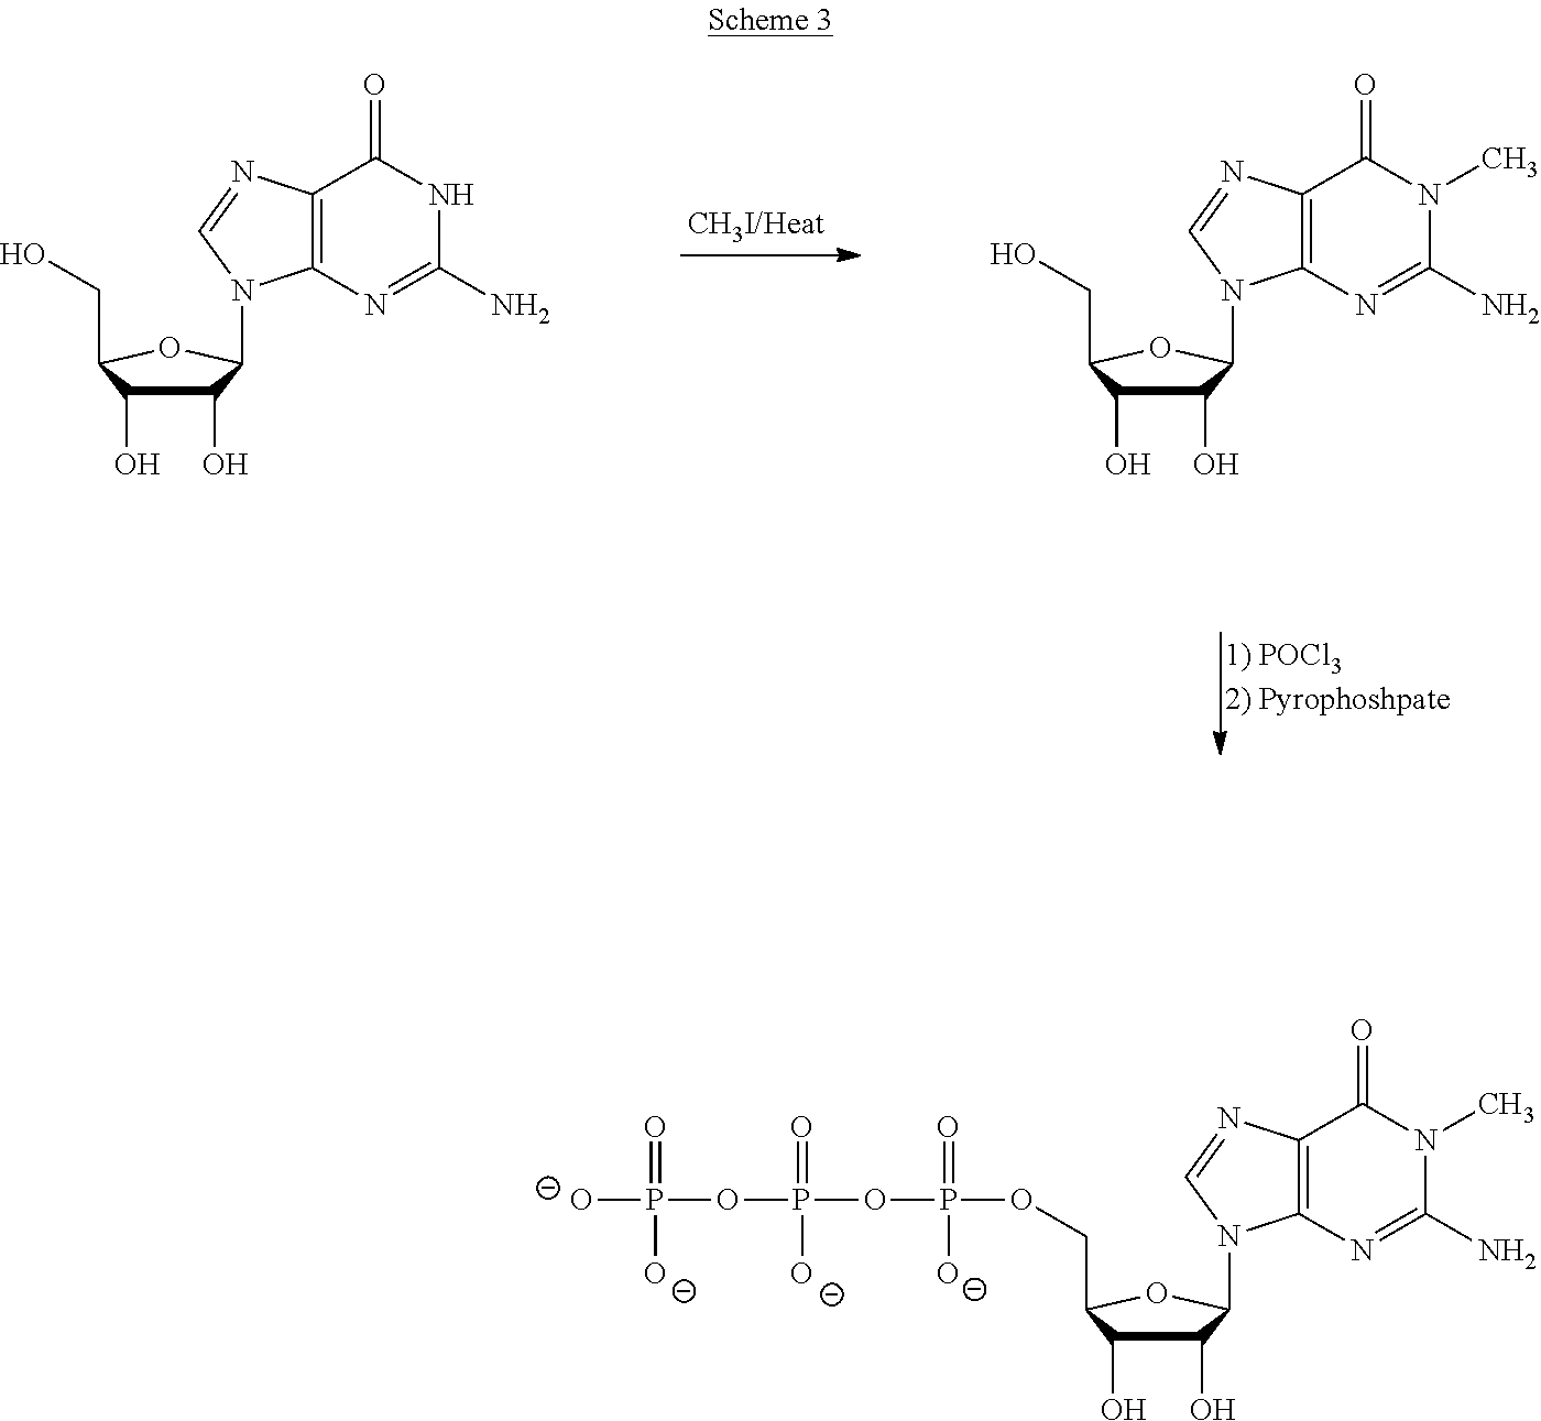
C1(O)C(O)C(CO)OC1N1C2=C(N=C1)C(=O)NC(N)=N2.C1(O)C(O)C(CO)OC1N1C2=C(N=C1)C(=O)N(C)C(N)=N2.C1(O)C(O)C(COP(OP(OP([O-])(=O)[O-])(=O)[O-])(=O)[O-])OC1N1C2=C(N=C1)C(=O)N(C)C(N)=N2
